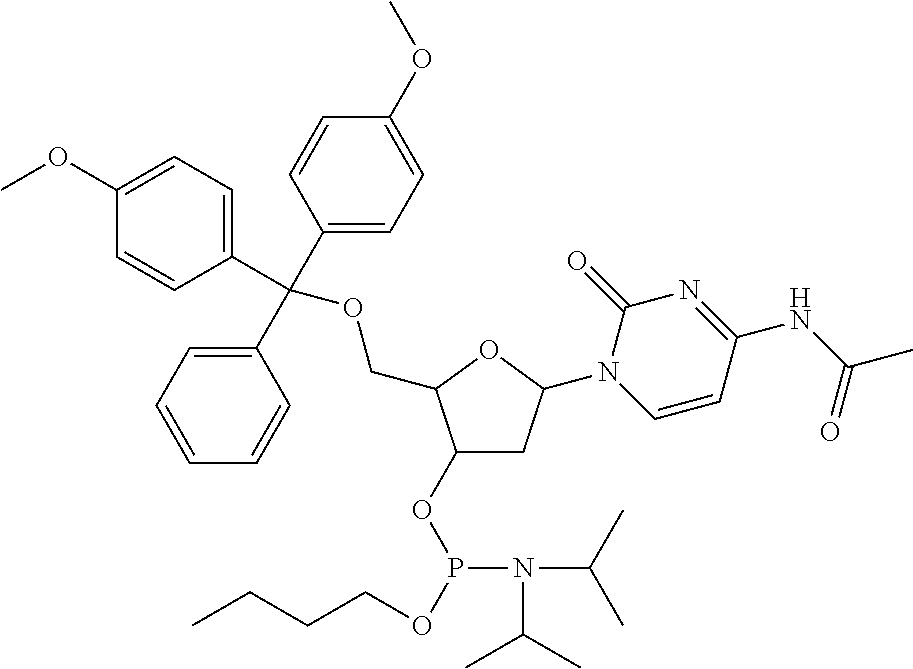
C1(OP(OCCCC)N(C(C)C)C(C)C)CC(N2C=CC(NC(C)=O)=NC2=O)OC1COC(C1=CC=CC=C1)(C1=CC=C(OC)C=C1)C1=CC=C(OC)C=C1
